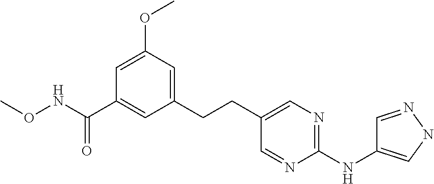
C1=C(OC)C=C(CCC2=CN=C(NC3=CNN=C3)N=C2)C=C1C(NOC)=O
